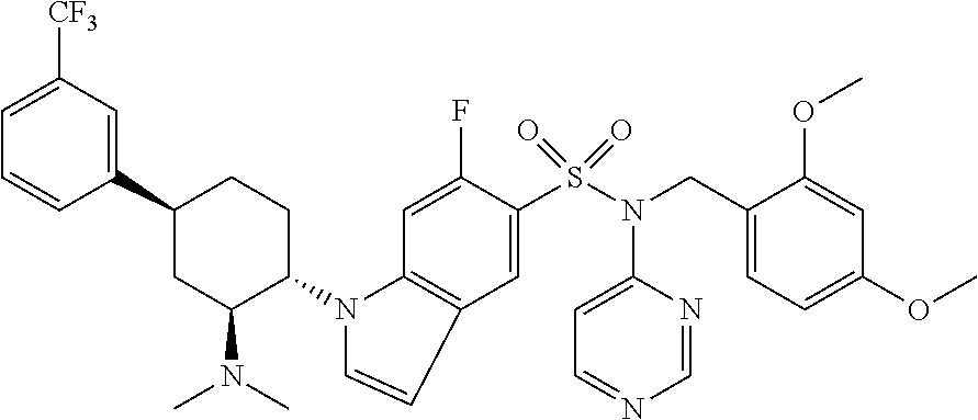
C1(N2C3=C(C=C(S(N(C4=CC=NC=N4)CC4=CC=C(OC)C=C4OC)(=O)=O)C(F)=C3)C=C2)CCC(C2=CC([CF3])=CC=C2)CC1N(C)C
